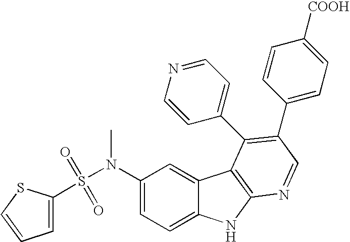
C1(N(S(=O)(=O)C2=CC=CS2)C)=CC=C2C(=C1)C1=C(N2)N=CC(C2=CC=C([COOH])C=C2)=C1C1=CC=NC=C1
